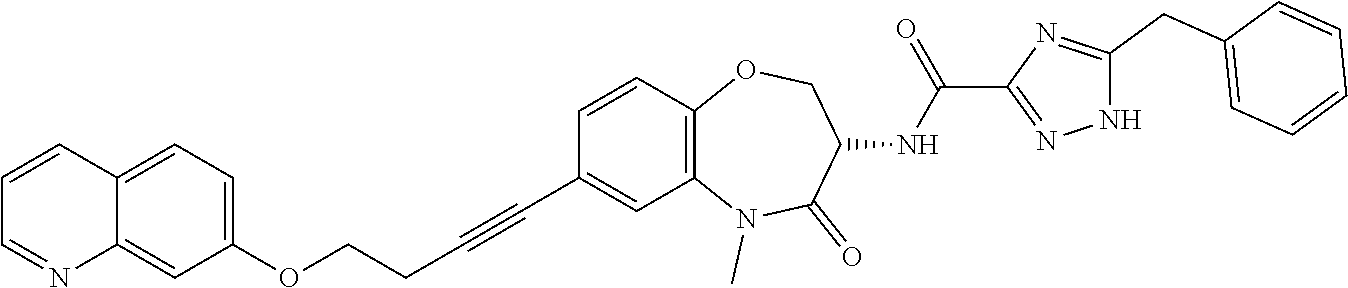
C12=C(C=CC(C#CCCOC3=CC=C4C(=C3)N=CC=C4)=C1)OCC(NC(C1=NNC(CC3=CC=CC=C3)=N1)=O)C(=O)N2C
